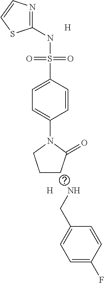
C1(NS(C2=CC=C(N3CCCC3=O)C=C2)(=O)=O)=NC=CS1.[H].[H].NCC1=CC=C(F)C=C1
